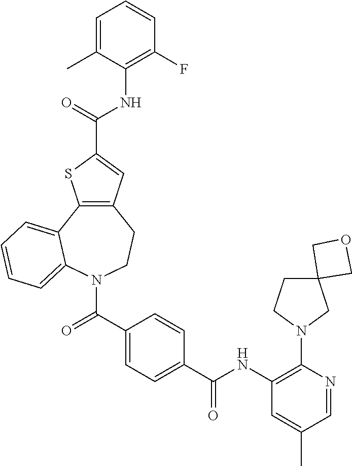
C12=C(C=C(C(=O)NC3=C(F)C=CC=C3C)S1)CCN(C(C1=CC=C(C(NC3=C(N4CC5(CC4)COC5)N=CC(C)=C3)=O)C=C1)=O)C1=CC=CC=C21
